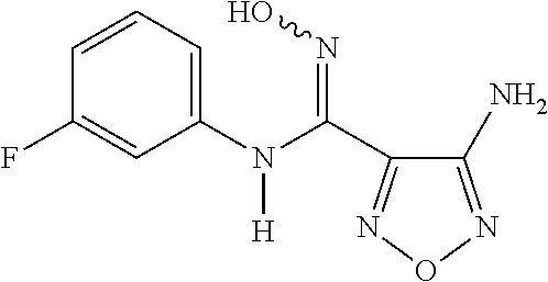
C1(N)=NON=C1C(N(C1=CC=CC(F)=C1)[H])=NO
